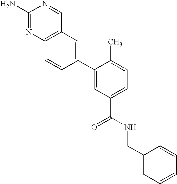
C12=C(N=C(N)N=C1)C=CC(C1=CC(C(NCC3=CC=CC=C3)=O)=CC=C1C)=C2
